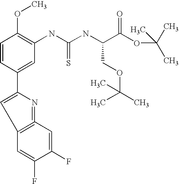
C1=CC(C2=CC3=C(=N2)C=C(F)C(F)=C3)=CC(NC(NC(C(OC(C)(C)C)=O)COC(C)(C)C)=S)=C1OC
